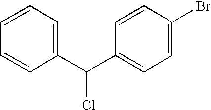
C1=CC=C(C(C2=CC=C(Br)C=C2)Cl)C=C1
